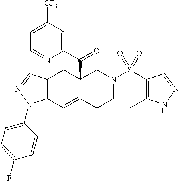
C12(C(C3=CC([CF3])=CC=N3)=O)C(=CC3=C(C1)C=NN3C1=CC=C(F)C=C1)CCN(S(C1=C(C)NN=C1)(=O)=O)C2
